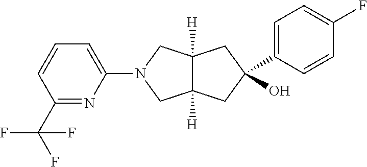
C1(C2(O)CC3([H])C([H])(CN(C4=CC=CC(C(F)(F)F)=N4)C3)C2)=CC=C(F)C=C1
